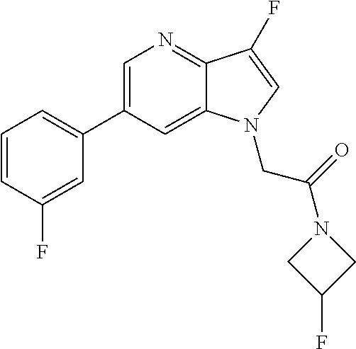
C1=CC(F)=CC(C2=CN=C3C(=C2)N(CC(=O)N2CC(F)C2)C=C3F)=C1
